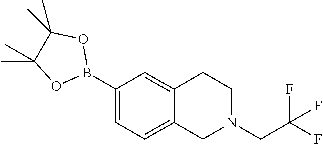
C1(B2OC(C)(C)C(C)(C)O2)=CC=C2C(=C1)CCN(CC(F)(F)F)C2
